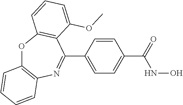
O=C(C1=CC=C(C2=NC3=C(OC4=C2C(OC)=CC=C4)C=CC=C3)C=C1)NO
